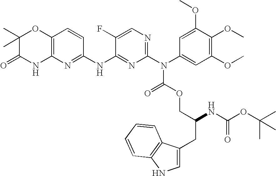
C12=C(N=C(NC3=NC(N(C(=O)OCC(CC4=CNC5=C4C=CC=C5)NC(OC(C)(C)C)=O)C4=CC(OC)=C(OC)C(OC)=C4)=NC=C3F)C=C1)NC(=O)C(C)(C)O2
